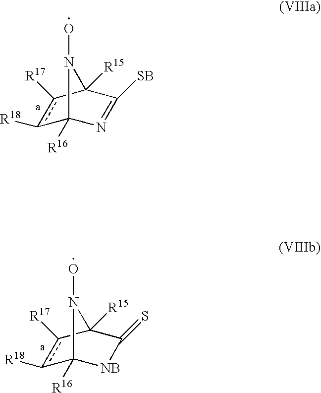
c1([R18])c([R17])C2([R15])C([SB])=NC1([R16])N2O.c1([R18])c([R17])C2([R15])C(=S)[NB]C1([R16])N2O
